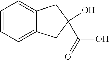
C1=CC=C2C(=C1)CC(C(O)=O)(O)C2
